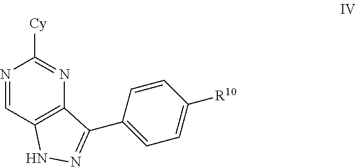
N1=CC2=C(N=C1[Cy])C(C1=CC=C([R10])C=C1)=NN2
